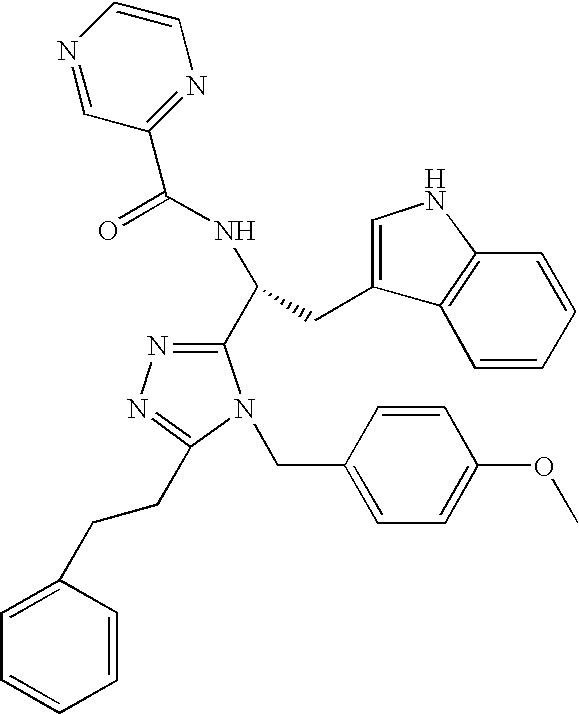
O=C(NC(CC1=CNC2=C1C=CC=C2)C1=NN=C(CCC2=CC=CC=C2)N1CC1=CC=C(OC)C=C1)C1=NC=CN=C1
